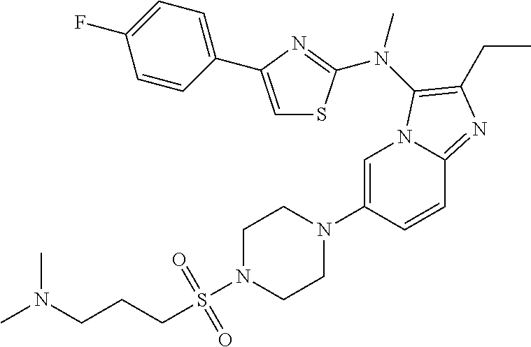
C1=C(N2CCN(S(CCCN(C)C)(=O)=O)CC2)C=CC2=NC(CC)=C(N(C)C3=NC(C4=CC=C(F)C=C4)=CS3)N12
